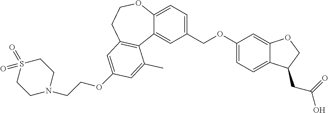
C(OC1=CC2=C(C3=CC(COC4=CC=C5C(=C4)OCC5CC(=O)O)=CC=C3OCC2)C(C)=C1)CN1CCS(=O)(=O)CC1
